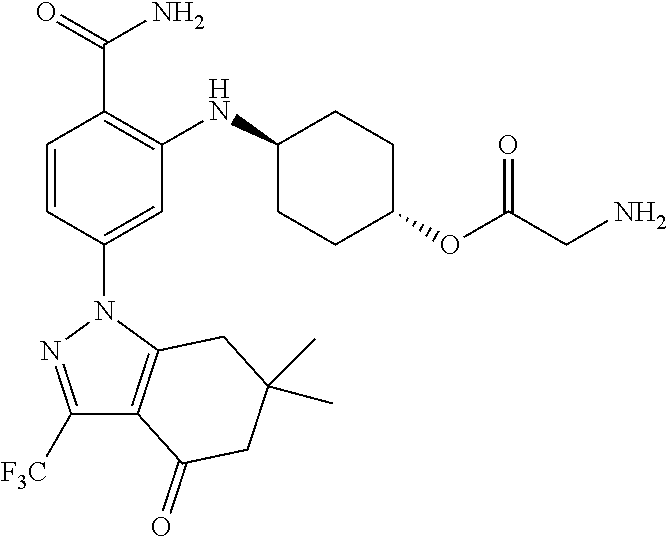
C1([F3C])=NN(C2=CC(NC3CCC(OC(CN)=O)CC3)=C(C(N)=O)C=C2)C2=C1C(=O)CC(C)(C)C2
